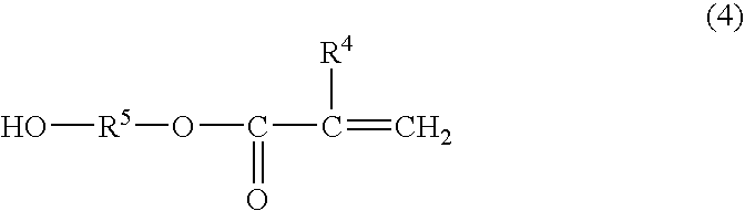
O[R5]OC(C(=C)[R4])=O
